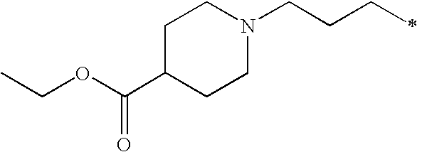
CCOC(C1CCN(CCCC)CC1)=O
